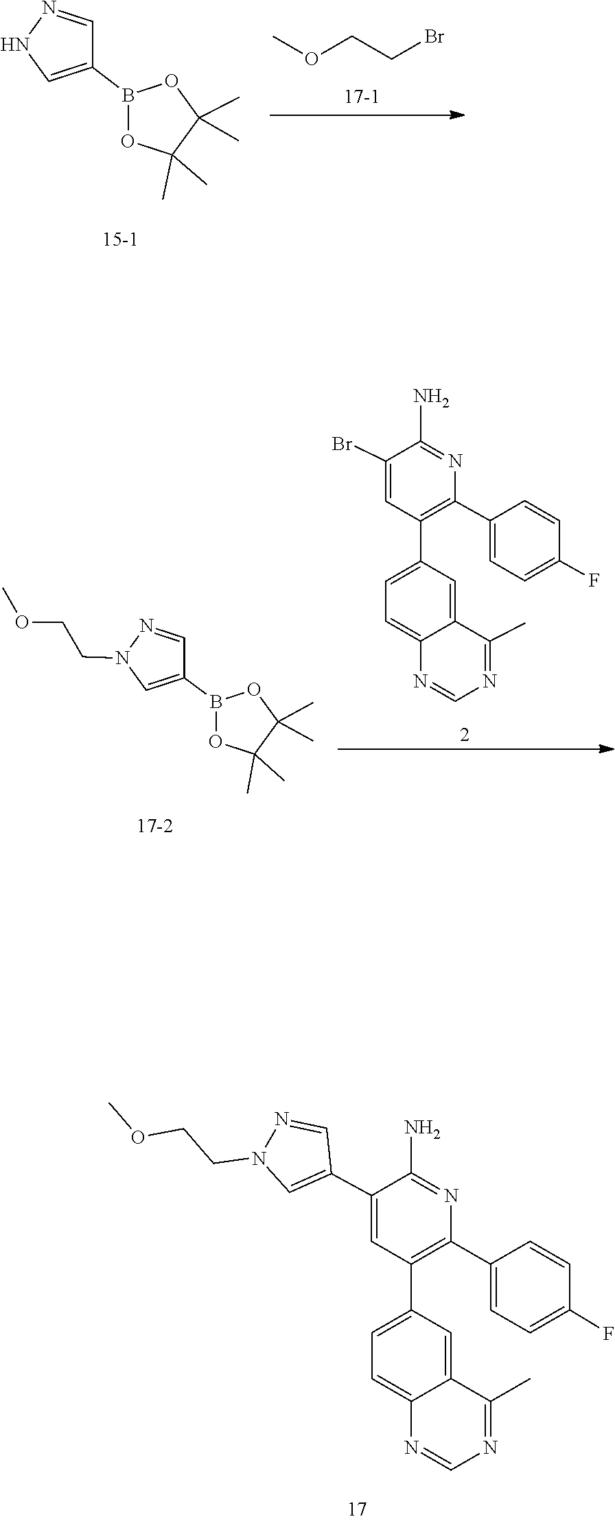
C(CBr)OC.C1(C)(C)C(C)(C)OB(C2=CNN=C2)O1.C1=CC(F)=CC=C1C1=C(C2=CC=C3C(=C2)C(C)=NC=N3)C=C(Br)C(N)=N1.C1(C)(C)C(C)(C)OB(C2=CN(CCOC)N=C2)O1.C1=CC(F)=CC=C1C1=C(C2=CC=C3C(=C2)C(C)=NC=N3)C=C(C2=CN(CCOC)N=C2)C(N)=N1
